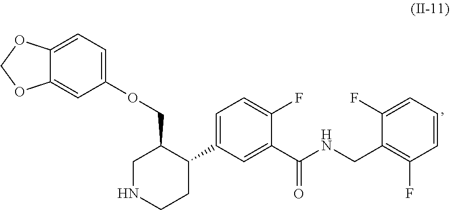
C12=CC=C(OCC3CNCCC3C3=CC=C(F)C(C(NCC4=C(F)C=CC=C4F)=O)=C3)C=C1OCO2
